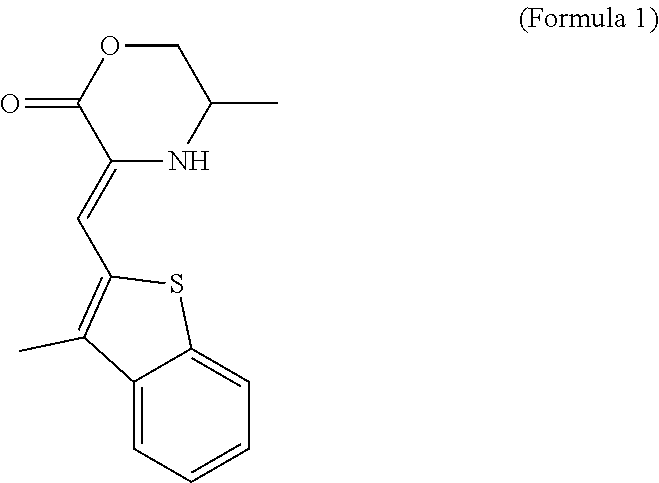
C1OC(=O)C(=CC2=C(C)C3=CC=CC=C3S2)NC1C
